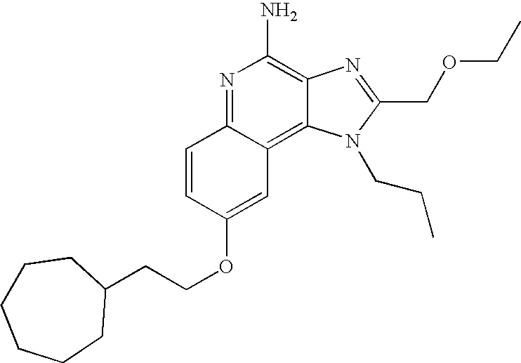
C1=CC(OCCC2CCCCCC2)=CC2=C3C(=C(N)N=C12)N=C(COCC)N3CCC
